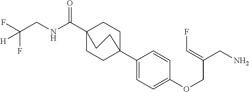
N(C(C12CCC(C3=CC=C(OCC(CN)=CF)C=C3)(CC1)CC2)=O)CC(F)(F)[H]
